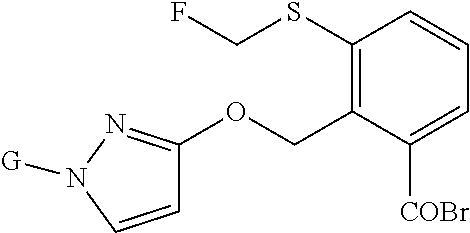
C1=CN([G])N=C1OCC1=C(SCF)C=CC=C1[COBr]
